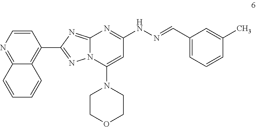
C12=NC=CC(C3=NN4C(=N3)N=C(NN=CC3=CC=CC(C)=C3)C=C4N3CCOCC3)=C1C=CC=C2
